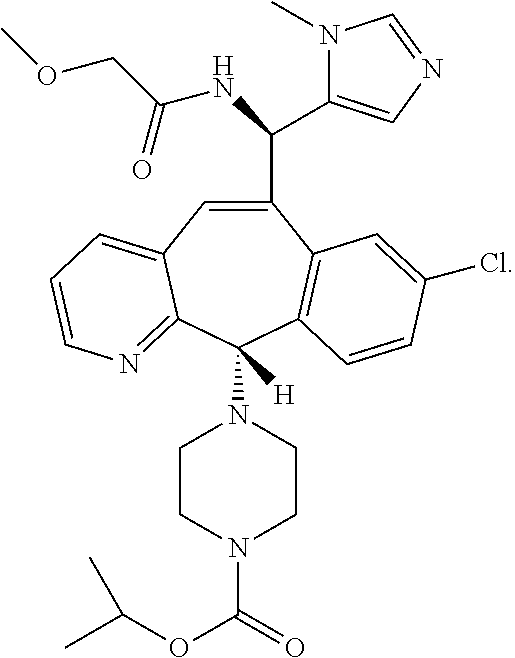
O(CC(NC(C1=CN=CN1C)C1=CC2=CC=CN=C2C(N2CCN(C(=O)OC(C)C)CC2)([H])C2=C1C=C(Cl)C=C2)=O)C
